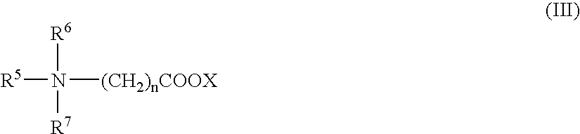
[R6]N([R7])([R5])[(CH2)nCOOX]
